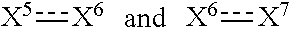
[X5]:[X6].[X6]:[X7]
